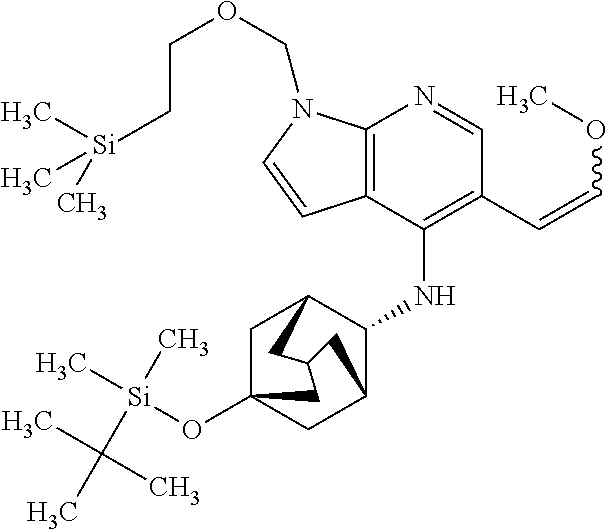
C12=C(C(NC3C4CC5(O[Si](C)(C(C)(C)C)C)CC3CC(C4)C5)=C(C=COC)C=N1)C=CN2COCC[Si](C)(C)C
